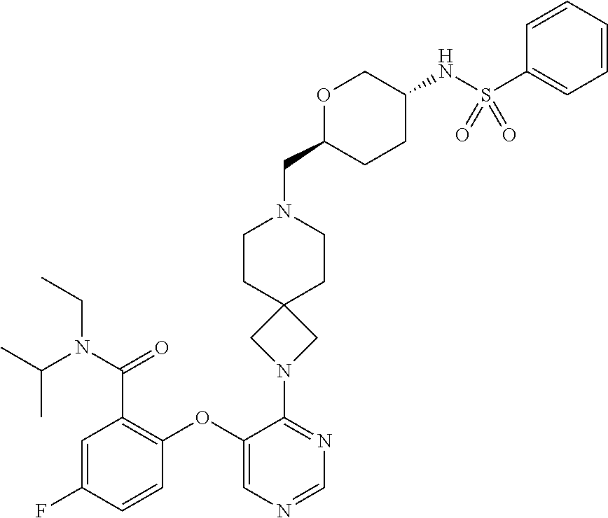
C1=C(F)C=CC(OC2=CN=CN=C2N2CC3(C2)CCN(CC2CCC(NS(C4=CC=CC=C4)(=O)=O)CO2)CC3)=C1C(N(CC)C(C)C)=O
